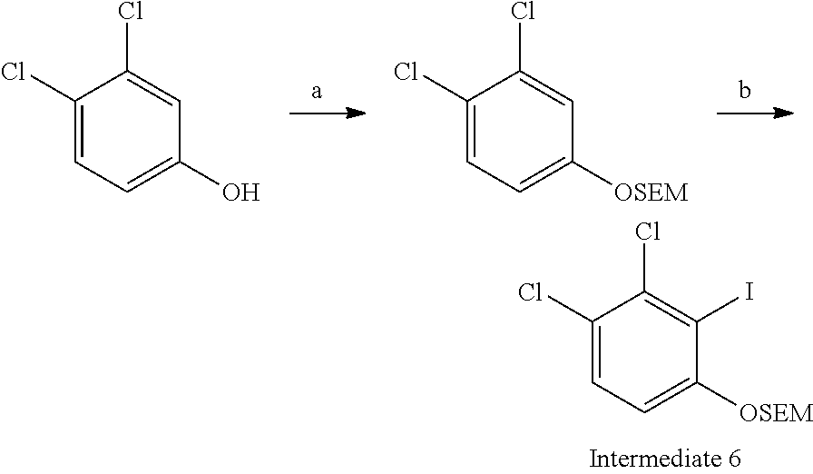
C1(Cl)=CC=C([OSEM])C(I)=C1Cl.C1(Cl)=CC=C(O)C=C1Cl.C1(Cl)=CC=C([OSEM])C=C1Cl
